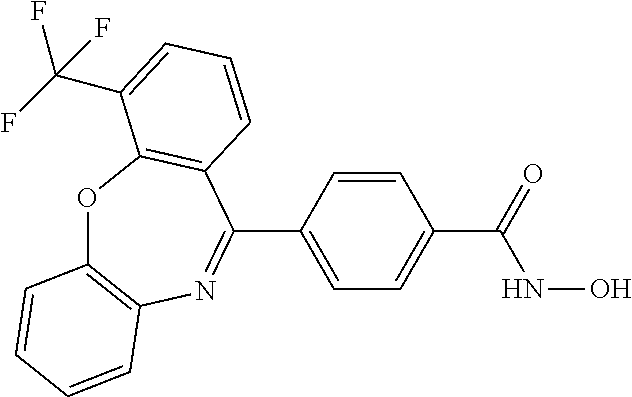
O1C2=C(N=C(C3=CC=C(C(NO)=O)C=C3)C3=C1C(C(F)(F)F)=CC=C3)C=CC=C2
